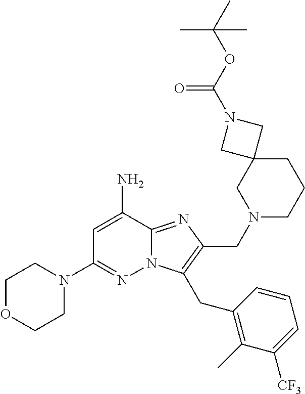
C1OCCN(C2=NN3C(=NC(CN4CCCC5(C4)CN(C(OC(C)(C)C)=O)C5)=C3CC3=C(C)C([CF3])=CC=C3)C(N)=C2)C1
